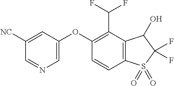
O(C1=CN=CC([NC])=C1)C1=C(C(F)F)C2=C(C=C1)S(=O)(=O)C(F)(F)C2O
